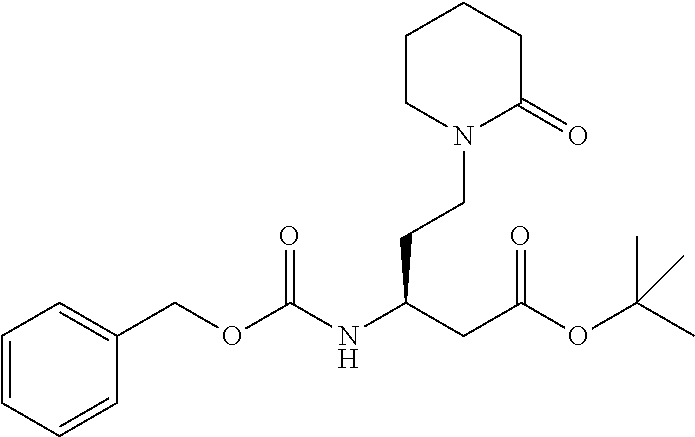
C1=CC=CC(COC(NC(CC(OC(C)(C)C)=O)CCN2C(=O)CCCC2)=O)=C1
